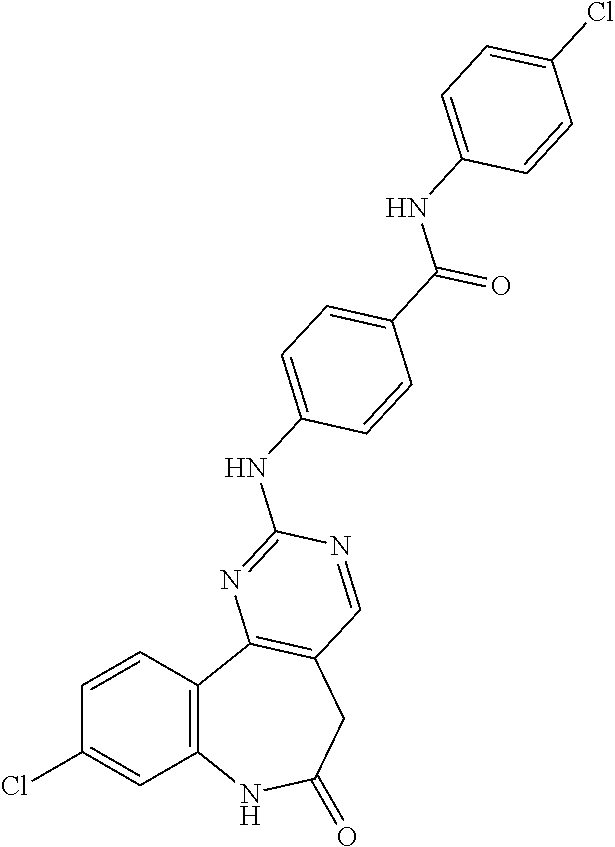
C1=CC2=C(C=C1Cl)NC(=O)CC1=C2N=C(NC2=CC=C(C(NC3=CC=C(Cl)C=C3)=O)C=C2)N=C1
